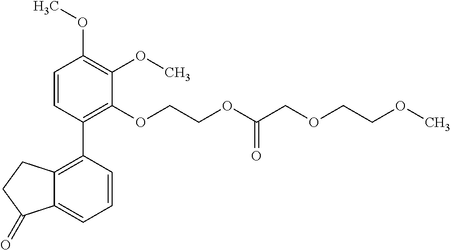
C1=CC(C2=C3C(=CC=C2)C(=O)CC3)=C(OCCOC(COCCOC)=O)C(OC)=C1OC
